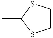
C1CSC(C)S1
